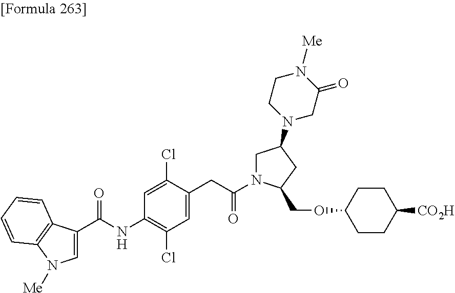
C1=C(C(=O)NC2=C(Cl)C=C(CC(=O)N3CC(N4CC(=O)N([Me])CC4)CC3COC3CCC([CO2H])CC3)C(Cl)=C2)C2=C(N1[Me])C=CC=C2
